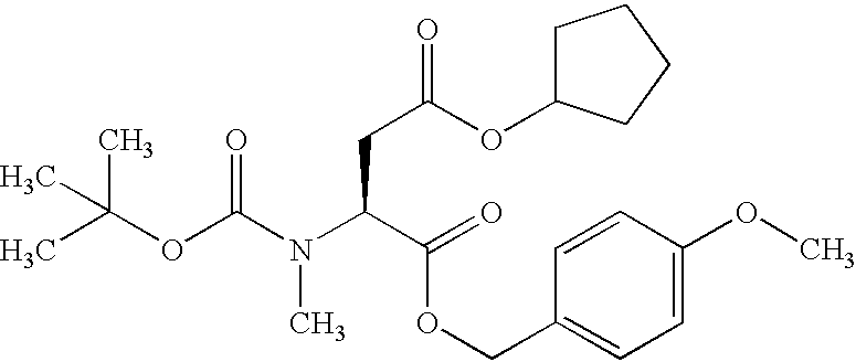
CC(OC(N(C(C(=O)OCC1=CC=C(OC)C=C1)CC(=O)OC1CCCC1)C)=O)(C)C
